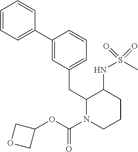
C1=CC=C(C2=CC(CC3N(C(OC4COC4)=O)CCCC3NS(C)(=O)=O)=CC=C2)C=C1
